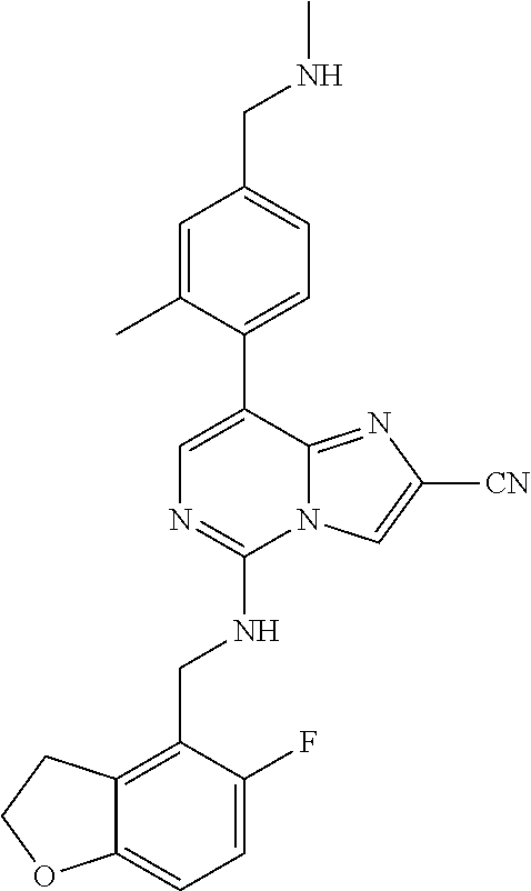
C12=CC=C(F)C(CNC3=NC=C(C4=CC=C(CNC)C=C4C)C4=NC([CN])=CN34)=C1CCO2
